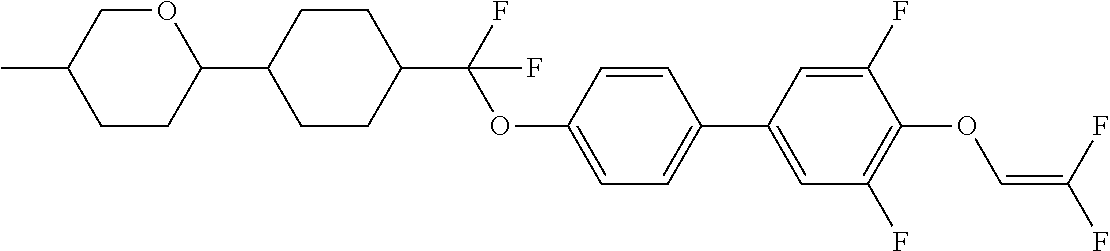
C1CC(C2CCC(C(F)(OC3=CC=C(C4=CC(F)=C(OC=C(F)F)C(F)=C4)C=C3)F)CC2)OCC1C
